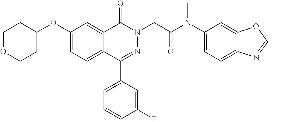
C1(OC2=CC=C3C(=C2)C(=O)N(CC(N(C2=CC=C4C(=C2)OC(C)=N4)C)=O)N=C3C2=CC=CC(F)=C2)CCOCC1
